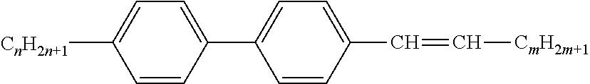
C1=CC(C=C[CmH2m+1])=CC=C1C1=CC=C([CnH2n+1])C=C1
